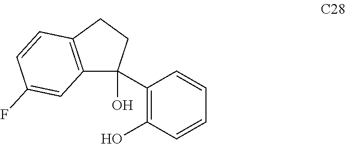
C12=C(CCC1(O)C1=C(O)C=CC=C1)C=CC(F)=C2
